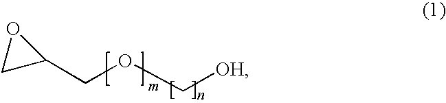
O1CC1COC[OH]
